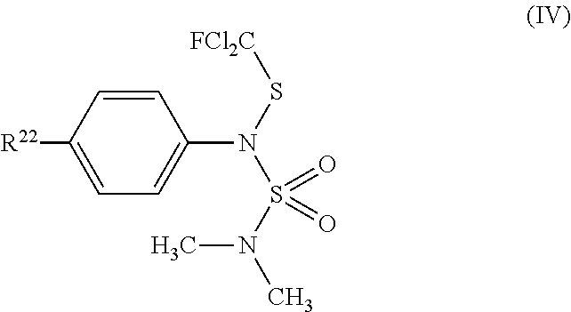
C1=CC([R22])=CC=C1N(S[FCl2C])S(N(C)C)(=O)=O
